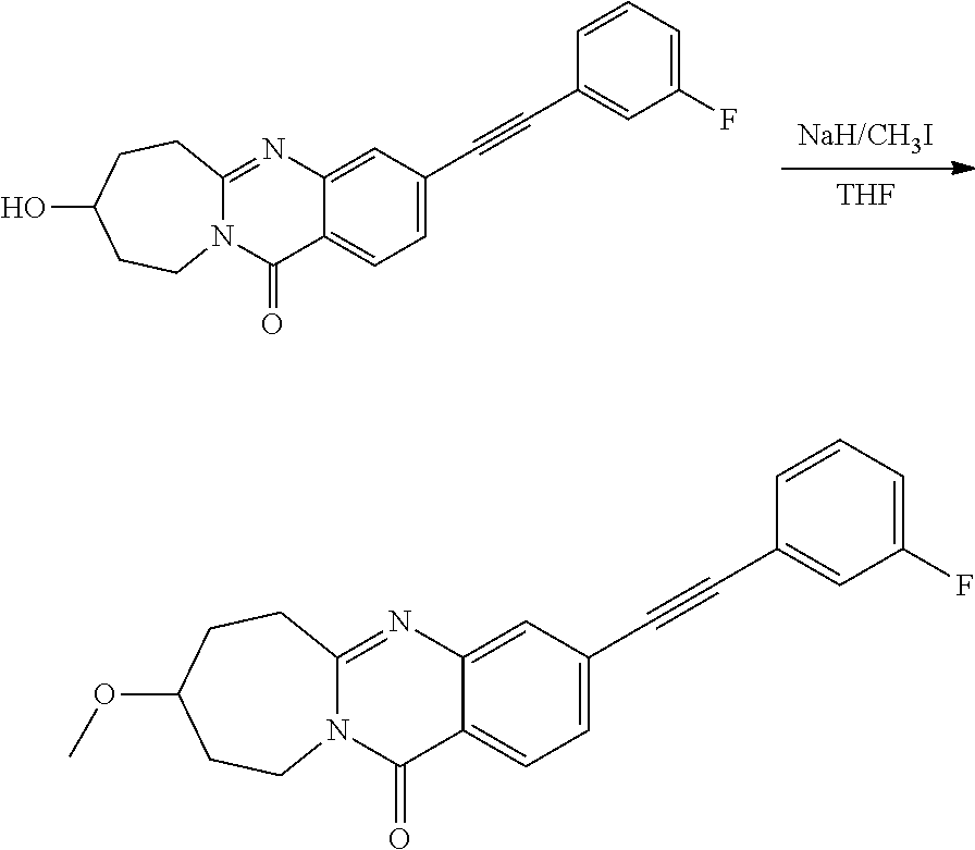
[NaH/CH3I].[THF].C12=CC=C(C#CC3=CC(F)=CC=C3)C=C1N=C1N(C2=O)CCC(O)CC1.C12=CC=C(C#CC3=CC(F)=CC=C3)C=C1N=C1N(C2=O)CCC(OC)CC1
